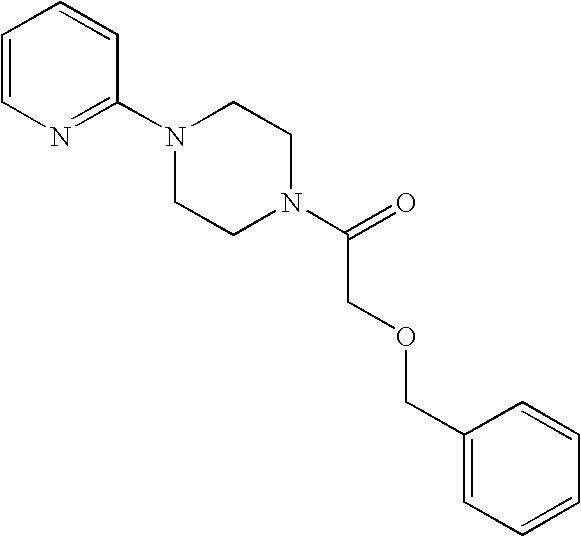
C1=CN=C(N2CCN(C(=O)COCC3=CC=CC=C3)CC2)C=C1
